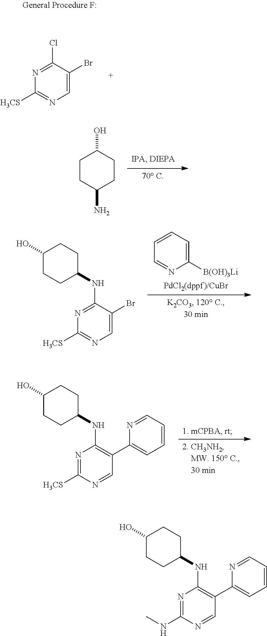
N1=C(Cl)C(Br)=CN=C1[H3CS].C1CC(N)CCC1O.N1=C(NC2CCC(O)CC2)C(Br)=CN=C1[H3CS].C1=CC=NC([B(OH)3Li])=C1.N1=C([H3CS])N=CC(C2=CC=CC=N2)=C1NC1CCC(O)CC1.N1=C(NC)N=CC(C2=CC=CC=N2)=C1NC1CCC(O)CC1
